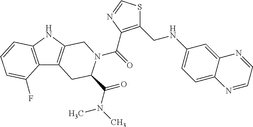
C(=O)(N1C(C(=O)N(C)C)CC2=C(NC3=C2C(F)=CC=C3)C1)C1=C(CNC2=CC=C3C(=C2)N=CC=N3)SC=N1
